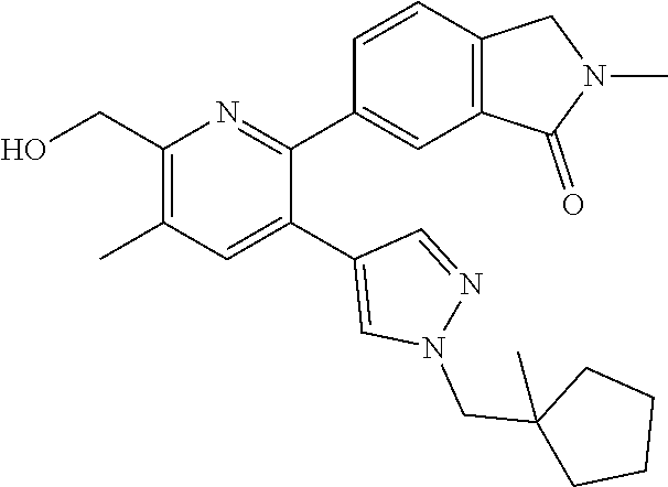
C1(CO)=C(C)C=C(C2=CN(CC3(C)CCCC3)N=C2)C(C2=CC3=C(C=C2)CN(C)C3=O)=N1
